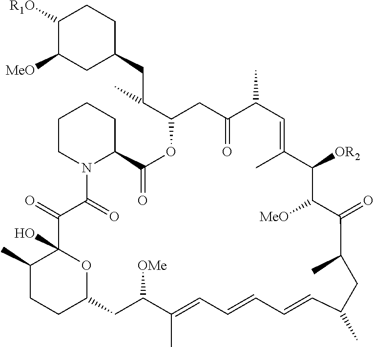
C1([R1O])C([MeO])CC(CC(C2CC(=O)C(C)C=C(C)C([OR2])C([MeO])C(=O)C(C)CC(C)C=CC=CC=C(C)C([OMe])CC3OC(O)(C(=O)C(=O)N4C(C(=O)O2)CCCC4)C(C)CC3)C)CC1
